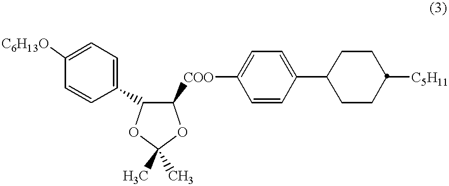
C1([C6H13O])=CC=C(C2C([COO]C3=CC=C(C4CCC([C5H11])CC4)C=C3)OC(C)(C)O2)C=C1
